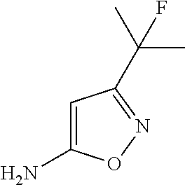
NC1=CC(C(C)(C)F)=NO1
